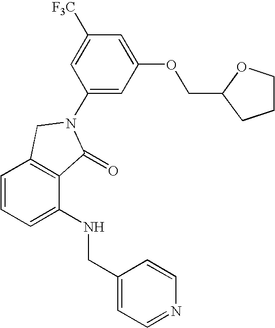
C1=CC=C(NCC2=CC=NC=C2)C2=C1CN(C1=CC(OCC3CCCO3)=CC([F3C])=C1)C2=O
